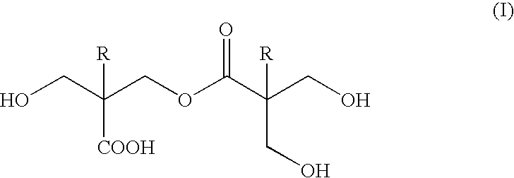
OCC(COC(C(CO)([R])CO)=O)([R])[COOH]
